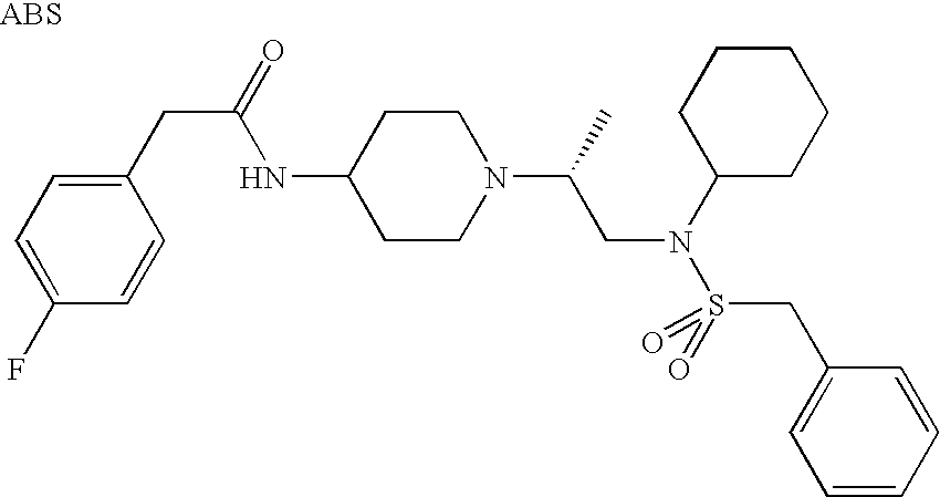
N(C1CCN(C(CN(C2CCCCC2)S(CC2=CC=CC=C2)(=O)=O)C)CC1)C(CC1=CC=C(F)C=C1)=O
